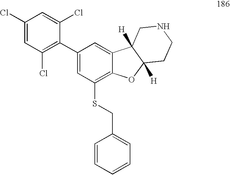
C1(Cl)=CC(Cl)=C(C2=CC(SCC3=CC=CC=C3)=C3C(=C2)C2([H])C([H])(O3)CCNC2)C(Cl)=C1
